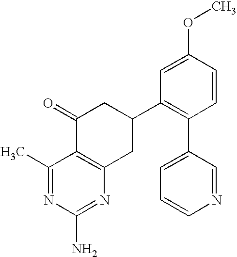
C1(C)=NC(N)=NC2=C1C(=O)CC(C1=C(C3=CC=CN=C3)C=CC(OC)=C1)C2
